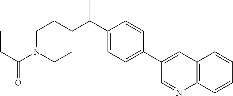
C(C1=CC=C(C2=CC3=C(N=C2)C=CC=C3)C=C1)(C)C1CCN(C(CC)=O)CC1
